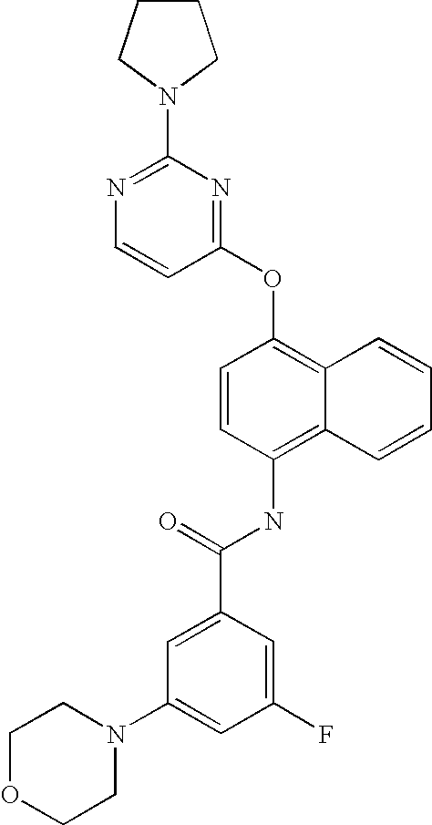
N1=C(N2CCCC2)N=C(OC2=C3C(=C(NC(C4=CC(N5CCOCC5)=CC(F)=C4)=O)C=C2)C=CC=C3)C=C1
